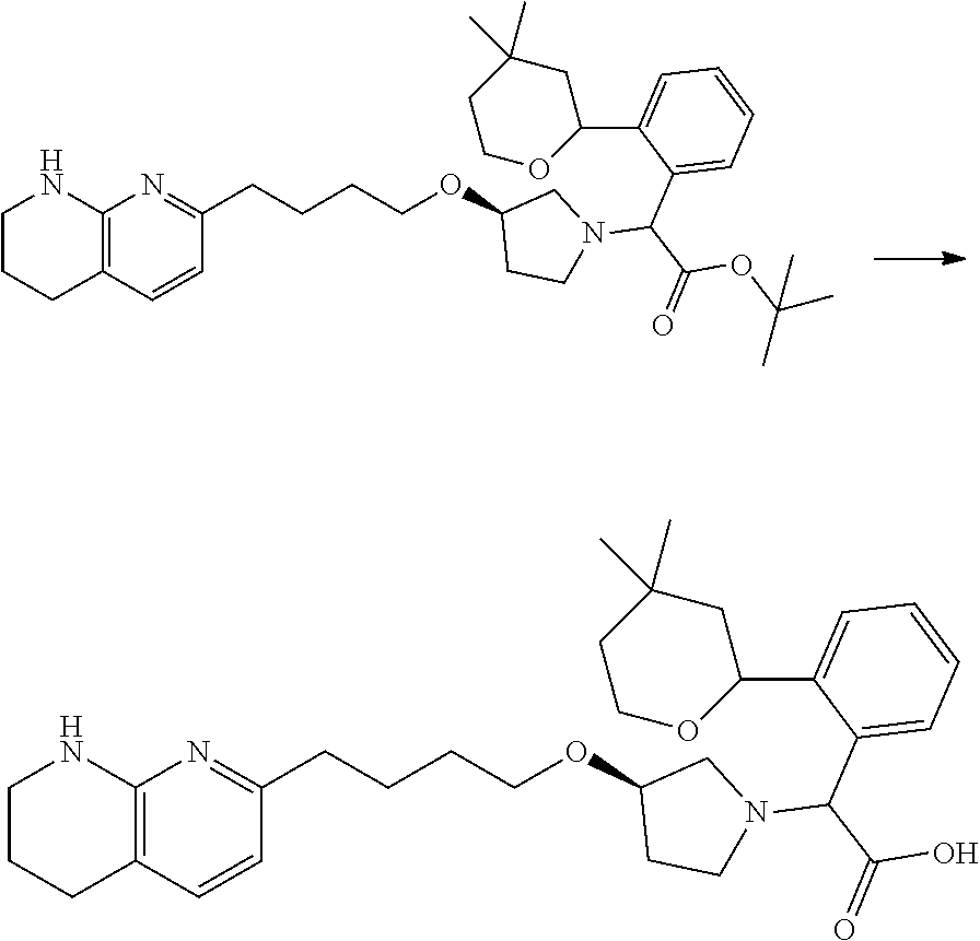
C12=C(C=CC(CCCCOC3CCN(C(C(=O)OC(C)(C)C)C4=CC=CC=C4C4CC(C)(C)CCO4)C3)=N1)CCCN2.C12=C(C=CC(CCCCOC3CCN(C(C(=O)O)C4=CC=CC=C4C4CC(C)(C)CCO4)C3)=N1)CCCN2
